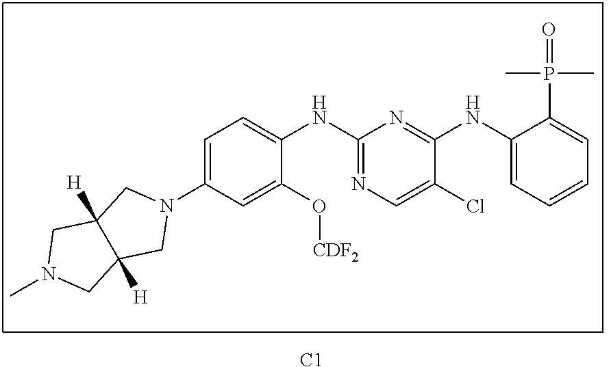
C1=C(NC2=NC=C(Cl)C(NC3=CC=CC=C3P(=O)(C)C)=N2)C(O[CDF2])=CC(N2CC3([H])C([H])(C2)CN(C)C3)=C1.[C1]
